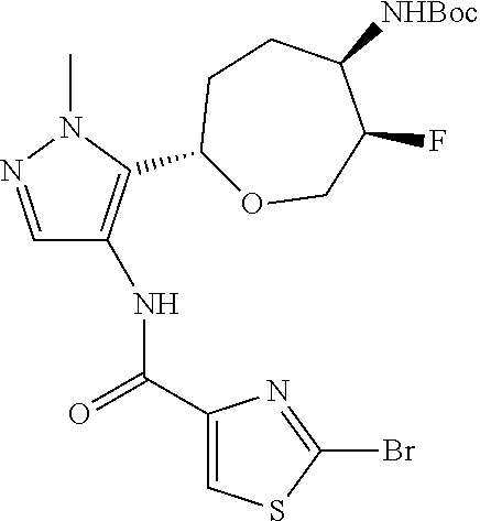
C1=NN(C)C(C2OCC(F)C([NHBoc])CC2)=C1NC(C1=CSC(Br)=N1)=O
